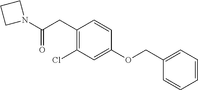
C(=O)(CC1=C(Cl)C=C(OCC2=CC=CC=C2)C=C1)N1CCC1
